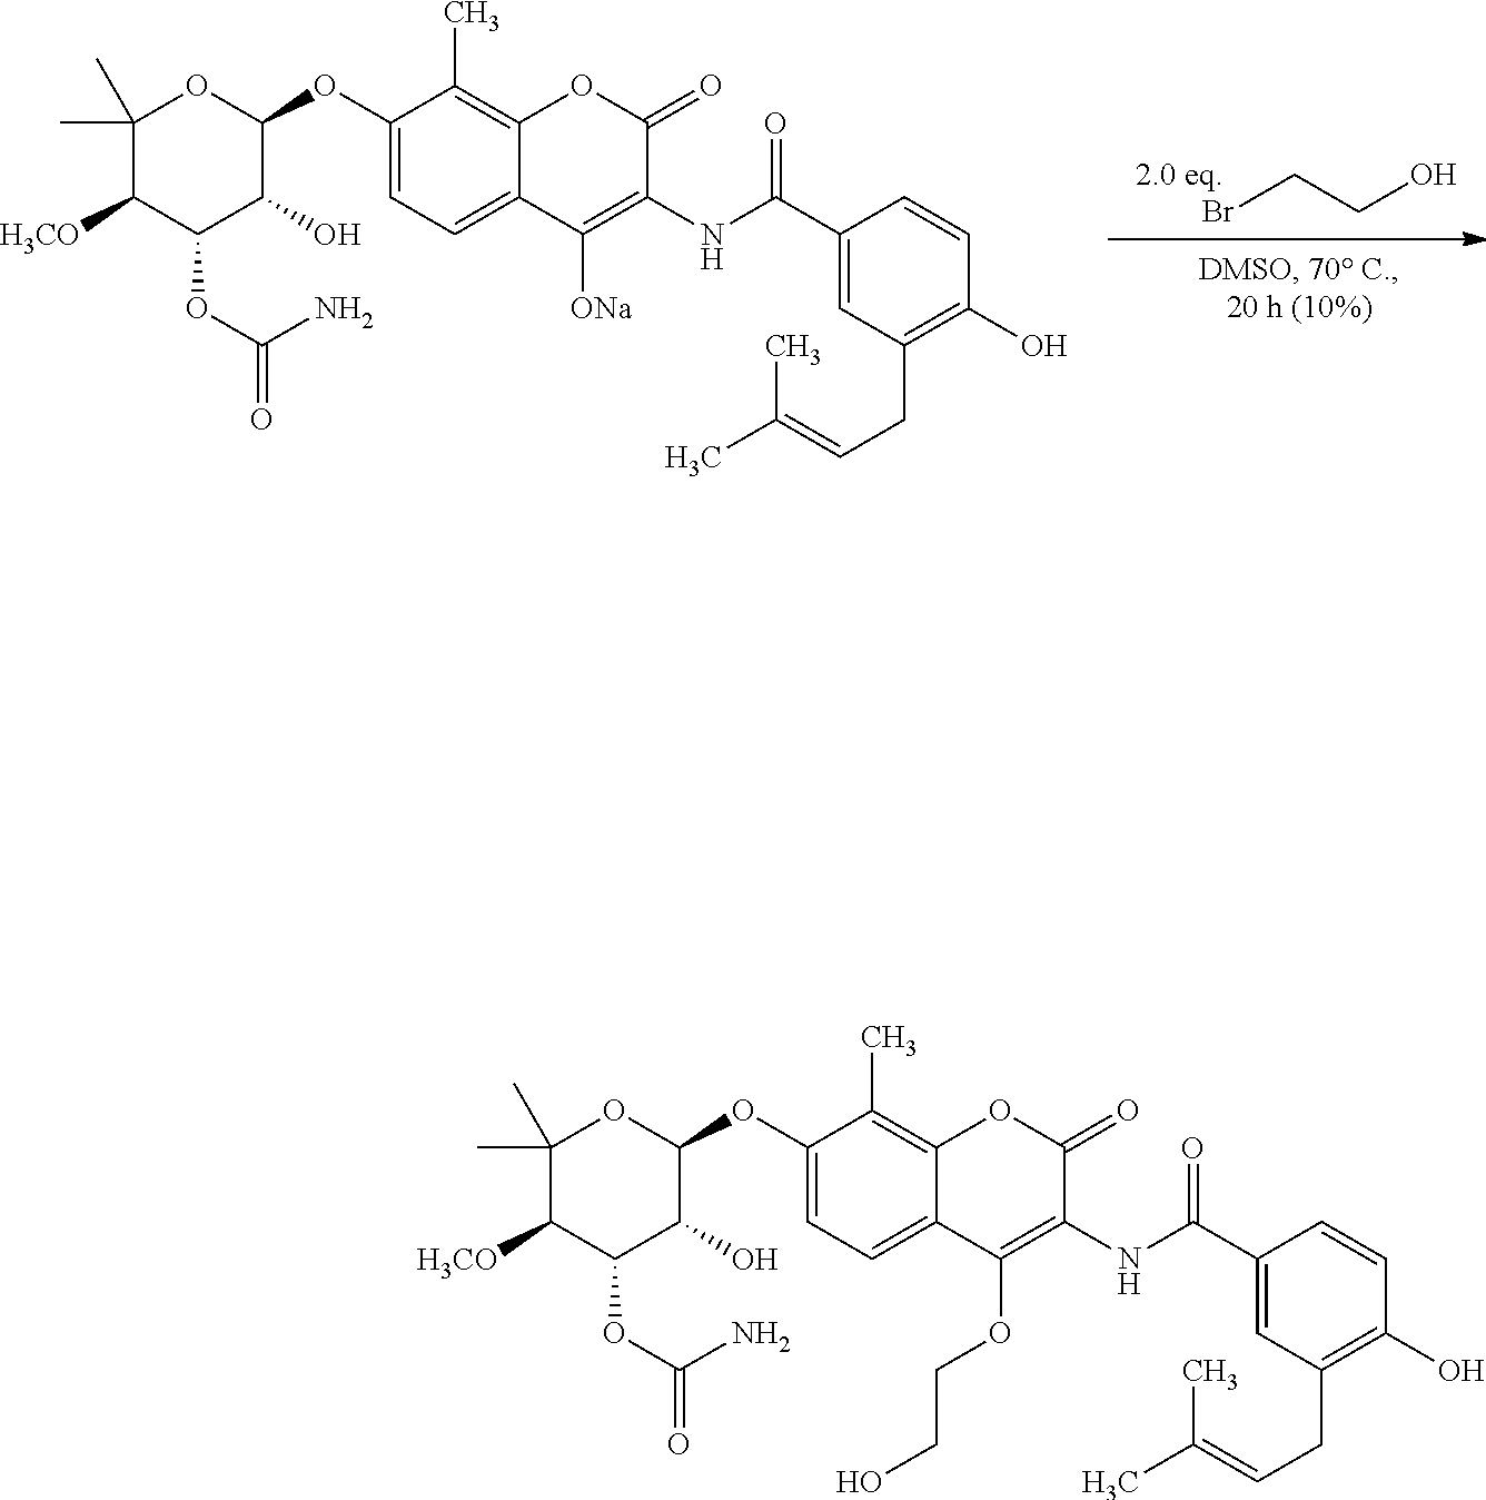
BrCCO.C1(OC2=CC=C3C(=C2C)OC(=O)C(NC(C2=CC(CC=C(C)C)=C(O)C=C2)=O)=C3[ONa])OC(C)(C)C([H3CO])C(OC(=O)N)C1O.C1(OC2=CC=C3C(=C2C)OC(=O)C(NC(C2=CC(CC=C(C)C)=C(O)C=C2)=O)=C3OCCO)OC(C)(C)C([H3CO])C(OC(=O)N)C1O
